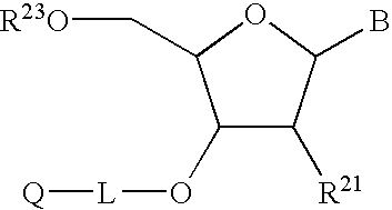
O(C1C([R21])C(B)OC1C[R23O])[L][Q]
